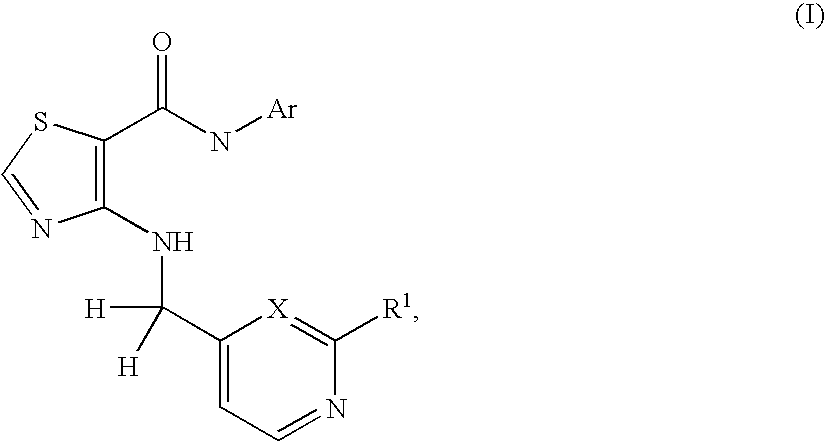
C1(NC(C2=CC=NC([R1])=[X]2)([H])[H])=C(C(=O)N[Ar])SC=N1
